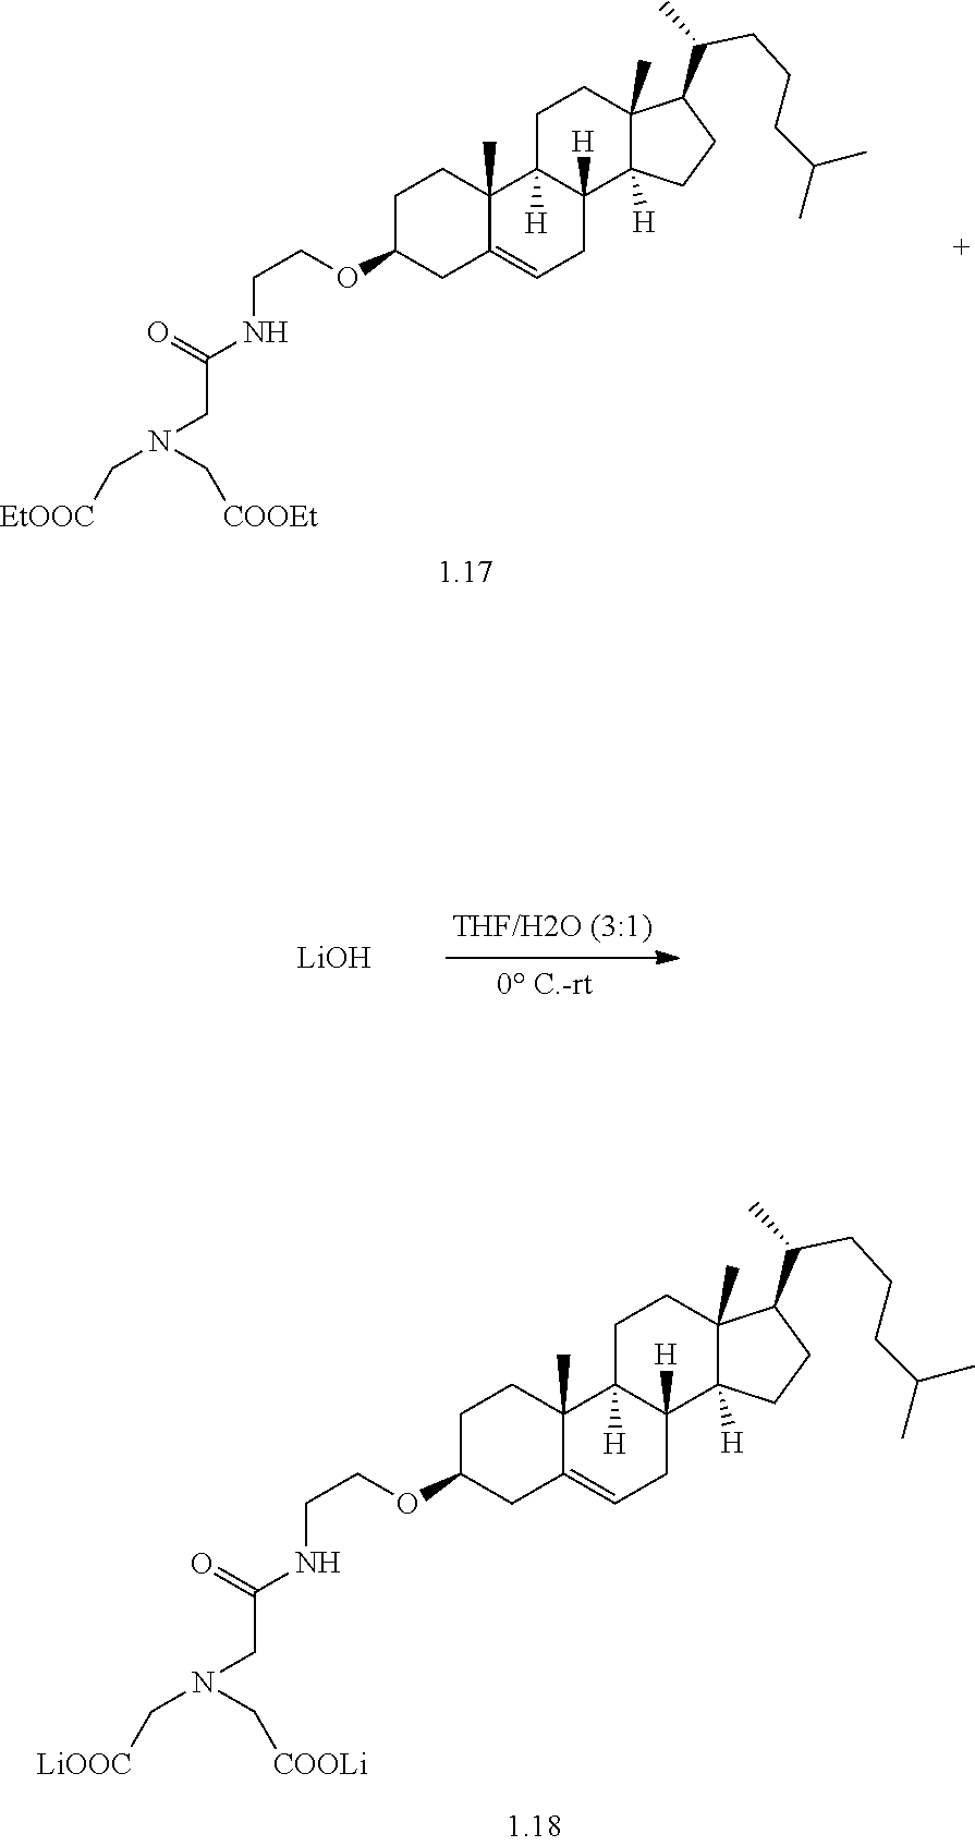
C1C(OCCNC(CN(C[EtOOC])C[COOEt])=O)CC2=CCC3([H])C4([H])C(C)(CCC3([H])C2(C)C1)C(C(C)CCCC(C)C)CC4.C1C(OCCNC(CN(C[LiOOC])C[COOLi])=O)CC2=CCC3([H])C4([H])C(C)(CCC3([H])C2(C)C1)C(C(C)CCCC(C)C)CC4.[THF/H2O (3:1)].[LiOH]
